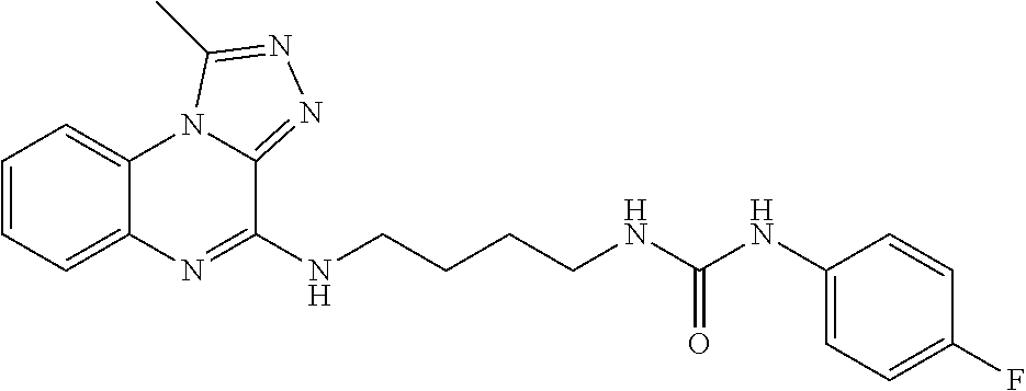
C1=CC=C2C(=C1)N1C(=NN=C1C)C(NCCCCNC(NC1=CC=C(F)C=C1)=O)=N2
